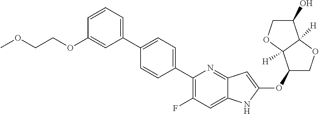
C1(OC2=CC3=NC(C4=CC=C(C5=CC=CC(OCCOC)=C5)C=C4)=C(F)C=C3N2)COC2([H])C1([H])OCC2O
